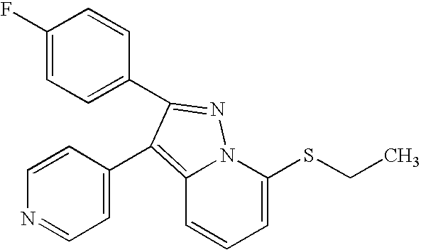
C1(F)=CC=C(C2=NN3C(=C2C2=CC=NC=C2)C=CC=C3SCC)C=C1
